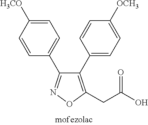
C1=CC([H3CO])=CC=C1C1=NOC(CC(O)=O)=C1C1=CC=C([OCH3])C=C1
